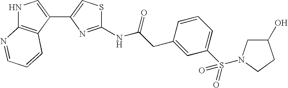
N1C2=C(C(C3=CSC(NC(CC4=CC(S(=O)(=O)N5CC(O)CC5)=CC=C4)=O)=N3)=C1)C=CC=N2
